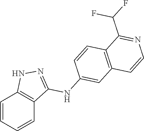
C1=CC=CC2=C1NN=C2NC1=CC2=C(C=C1)C(C(F)F)=NC=C2
